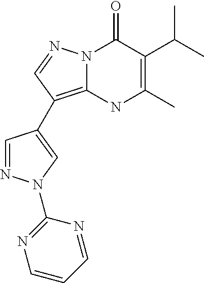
N12C(=C(C3=CN(C4=NC=CC=N4)N=C3)C=N1)NC(C)=C(C(C)C)C2=O
